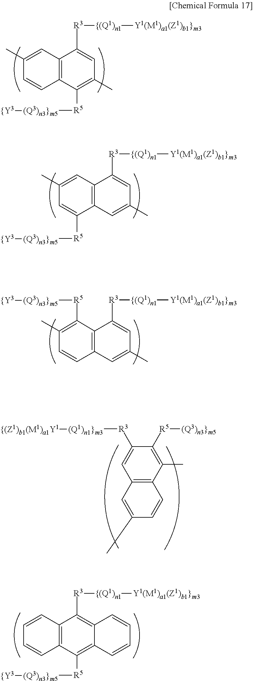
C12=C(C(C)=C([R5][(Q3)n3}m5])C([R3][(Q1)n1}m3][{(Z1)b1(M1)a1Y1])=C1)C=CC(C)=C2.C1(C)=CC2=C(C=C1)C([R5][(Q3)n3}m5][{Y3])=C(C)C=C2[R3][{(Q1)n1][Y1(M1)a1(Z1)b1}m3].C1(C)=CC2=C(C=C(C)C=C2[R3][{(Q1)n1][Y1(M1)a1(Z1)b1}m3])C([R5][(Q3)n3}m5][{Y3])=C1.C1(C)=C([R5][(Q3)n3}m5][{Y3])C2=C(C=C(C)C=C2[R3][{(Q1)n1][Y1(M1)a1(Z1)b1}m3])C=C1.C12=C(C([R5][(Q3)n3}m5][{Y3])=C3C(=C1[R3][{(Q1)n1][Y1(M1)a1(Z1)b1}m3])C=CC=C3)C=CC=C2
